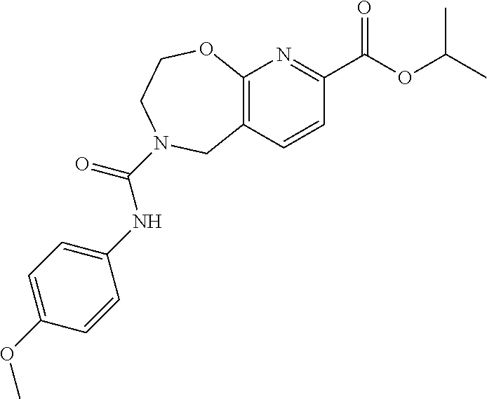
C12=C(C=CC(C(OC(C)C)=O)=N1)CN(C(=O)NC1=CC=C(OC)C=C1)CCO2
